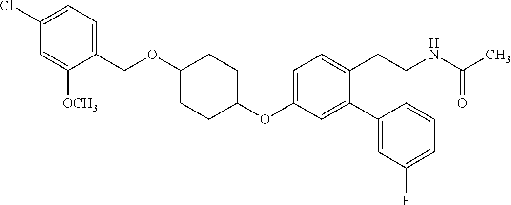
C1=C(OC2CCC(OCC3=CC=C(Cl)C=C3[OCH3])CC2)C=C(C2=CC(F)=CC=C2)C(CCNC(C)=O)=C1
